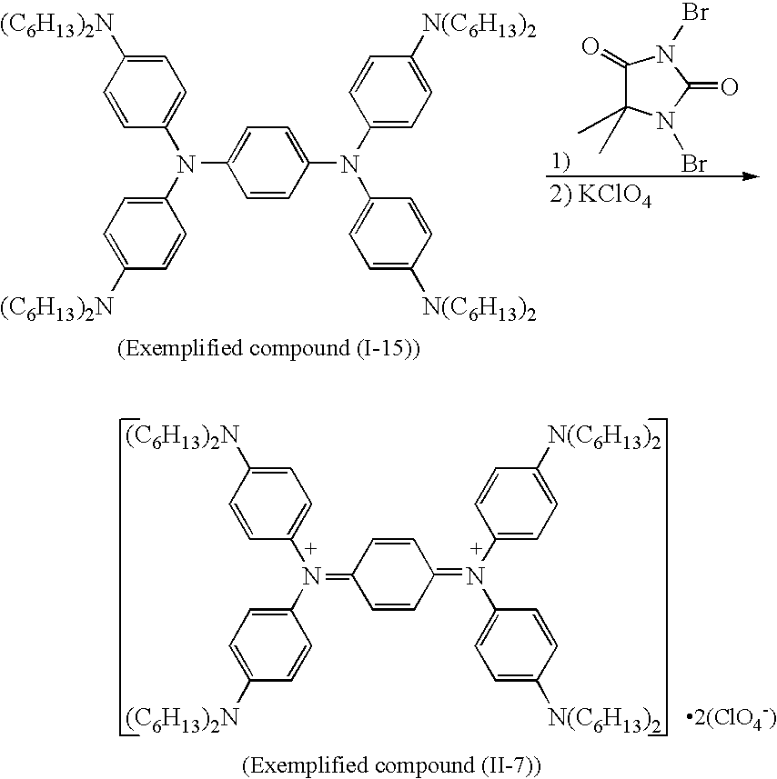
C1=CC(N(C2=CC=C([(C6H13)2N])C=C2)=C2C=CC(=N(C3=CC=C([N(C6H13)2])C=C3)C3=CC=C([N(C6H13)2])C=C3)C=C2)=CC=C1[(C6H13)2N].C1=CC(N(C2=CC=C([(C6H13)2N])C=C2)C2=CC=C(N(C3=CC=C([N(C6H13)2])C=C3)C3=CC=C([N(C6H13)2])C=C3)C=C2)=CC=C1[(C6H13)2N].C1(=O)C(C)(C)N(Br)C(=O)N1Br.[2) KClO4]
